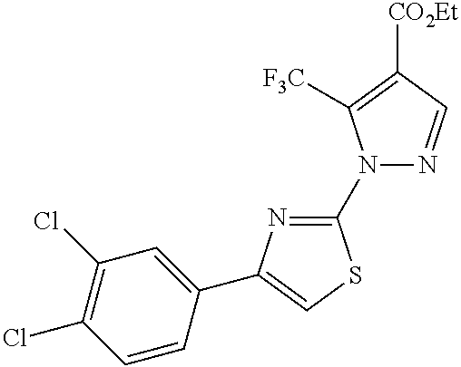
C1(N2N=CC([CO2Et])=C2[F3C])=NC(C2=CC(Cl)=C(Cl)C=C2)=CS1
